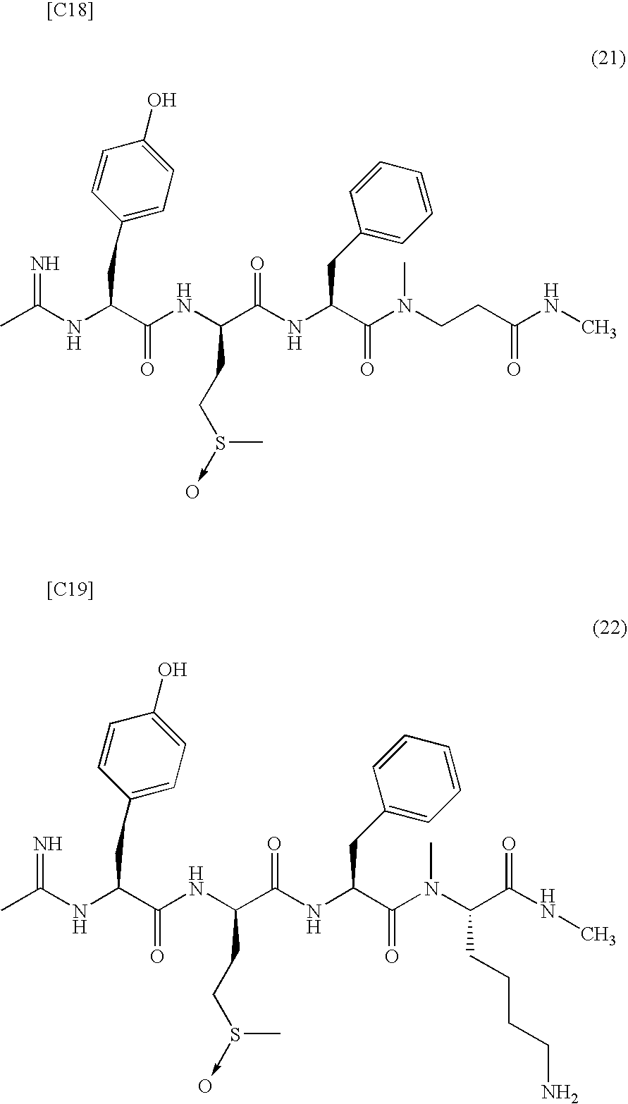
[[C18]].CC(NC(C(NC(C(NC(C(N(CCC(NC)=O)C)=O)CC1=CC=CC=C1)=O)CCS(->O)C)=O)CC1=CC=C(O)C=C1)=N.[[C19]].CC(NC(C(NC(C(NC(C(N(C(C(NC)=O)CCCCN)C)=O)CC1=CC=CC=C1)=O)CCS(->O)C)=O)CC1=CC=C(O)C=C1)=N
